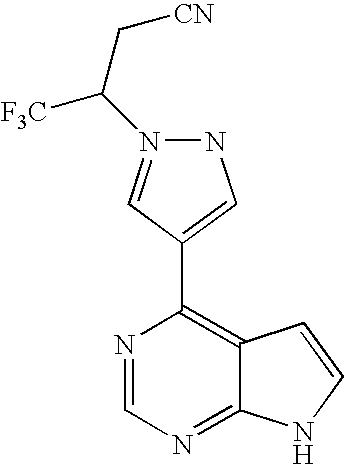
N1N(C(C[CN])[F3C])=CC(C2=C3C(=NC=N2)NC=C3)=C1
